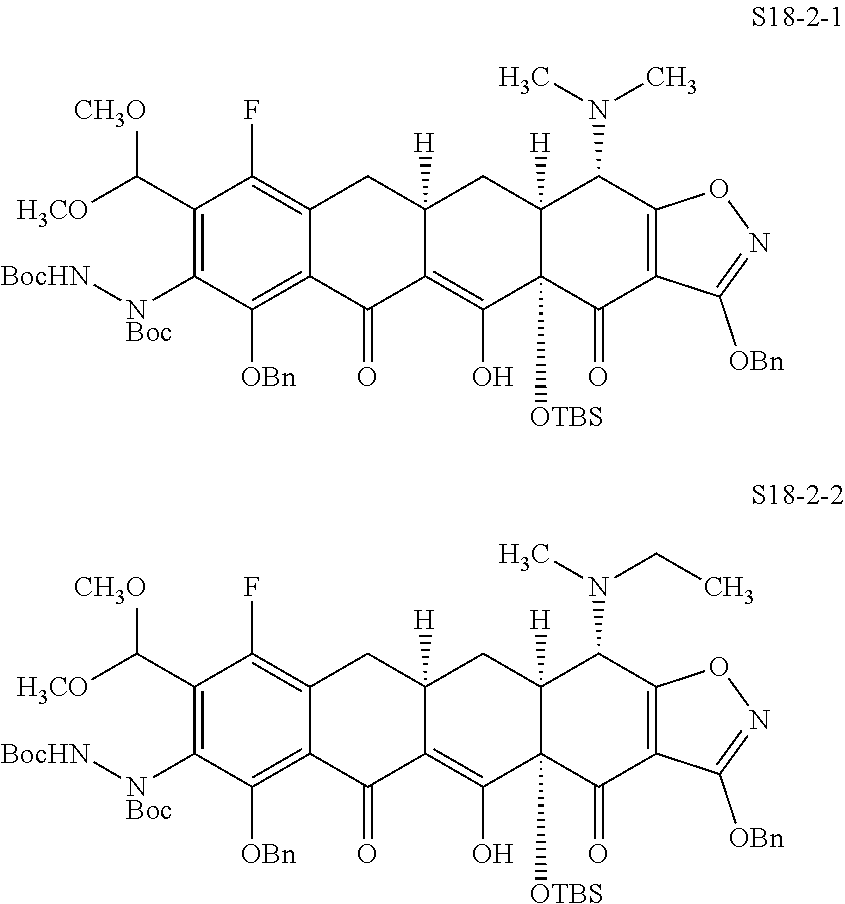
C1(C([H3CO])[CH3O])=C([NBoc][BocHN])C([OBn])=C2C(=C1F)CC1([H])C(=C(O)C3([OTBS])C([H])(C1)C(N(C)C)C1=C(C3=O)C([OBn])=NO1)C2=O.C1(C([H3CO])[CH3O])=C([NBoc][BocHN])C([OBn])=C2C(=C1F)CC1([H])C(=C(O)C3([OTBS])C([H])(C1)C(N(CC)C)C1=C(C3=O)C([OBn])=NO1)C2=O
